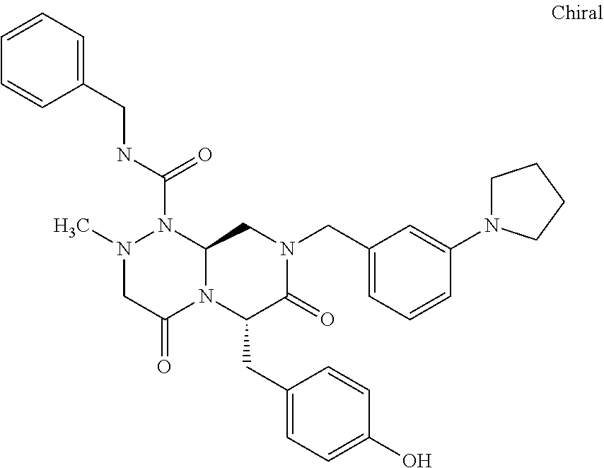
N(C(=O)N1N(C)CC(=O)N2C1CN(CC1=CC=CC(N3CCCC3)=C1)C(=O)C2CC1=CC=C(O)C=C1)CC1=CC=CC=C1
